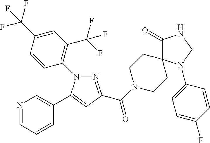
N1=CC=CC(C2=CC(C(N3CCC4(CC3)C(=O)NCN4C3=CC=C(F)C=C3)=O)=NN2C2=C(C(F)(F)F)C=C(C(F)(F)F)C=C2)=C1
